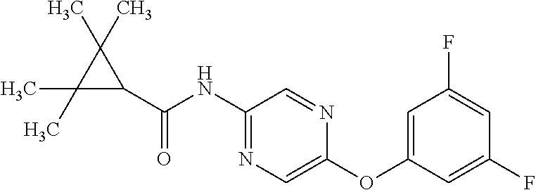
C1(C(=O)NC2=NC=C(OC3=CC(F)=CC(F)=C3)N=C2)C(C)(C)C1(C)C
